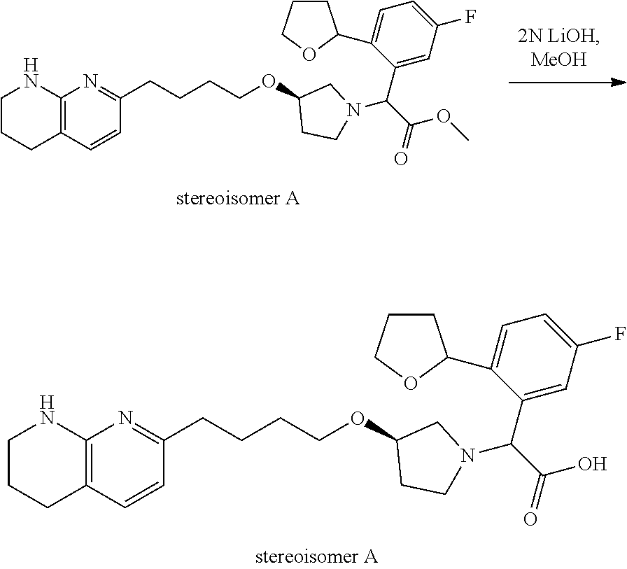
C12=C(C=CC(CCCCOC3CCN(C(C(=O)OC)C4=CC(F)=CC=C4C4CCCO4)C3)=N1)CCCN2.C12=C(C=CC(CCCCOC3CCN(C(C(=O)O)C4=CC(F)=CC=C4C4CCCO4)C3)=N1)CCCN2
